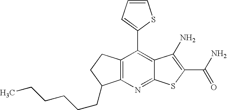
C12=C(C(C3=CC=CS3)=C3C(=N1)SC(C(N)=O)=C3N)CCC2CCCCCC
